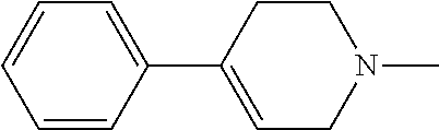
C1=C(C2=CCN(C)CC2)C=CC=C1
